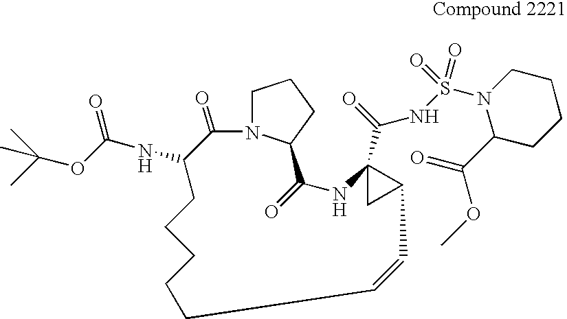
CC(OC(NC1C(=O)N2CCCC2C(=O)NC2(C(=O)NS(=O)(=O)N3C(C(OC)=O)CCCC3)CC2C=CCCCCC1)=O)(C)C
